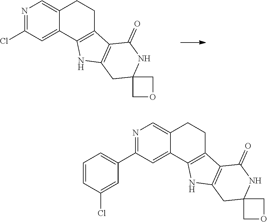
N1=C(Cl)C=C2C(=C1)CCC1=C2NC2=C1C(=O)NC1(C2)COC1.N1=C(C2=CC=CC(Cl)=C2)C=C2C(=C1)CCC1=C2NC2=C1C(=O)NC1(C2)COC1
